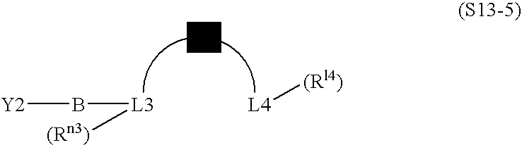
[Y2]B[L3][(Rn3)].[L4][(Rl4)]
